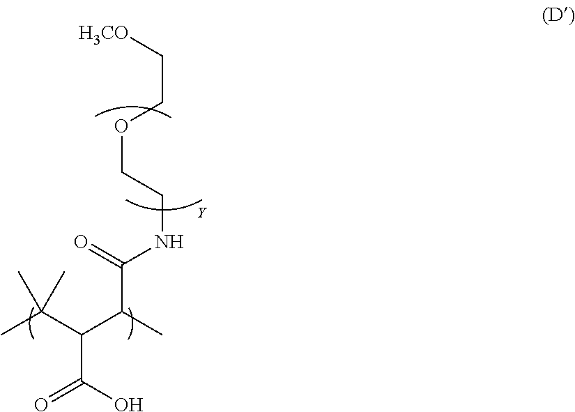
CC(C(C(C)C(=O)NCCOCC[H3CO])C(O)=O)(C)C
